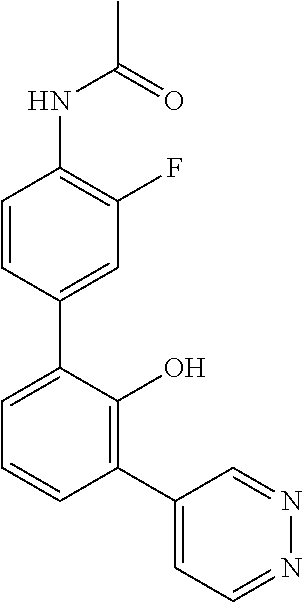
C1=CC(C2=CC=CC(C3=CC=NN=C3)=C2O)=CC(F)=C1NC(C)=O
